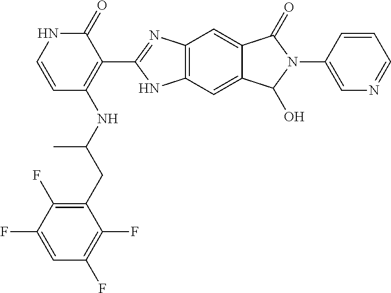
C(C(NC1=C(C2=NC3=C(N2)C=C2C(=C3)C(=O)N(C3=CN=CC=C3)C2O)C(=O)NC=C1)C)C1=C(F)C(F)=CC(F)=C1F
